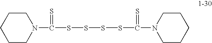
C1CCCCN1C(=S)SSSSC(=S)N1CCCCC1
